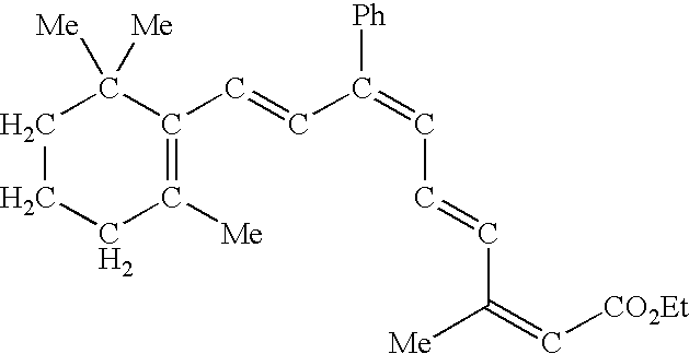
C1(C=CC(=CC=CC(=C[CO2Et])[Me])[Ph])=C([Me])CCCC1([Me])[Me]
